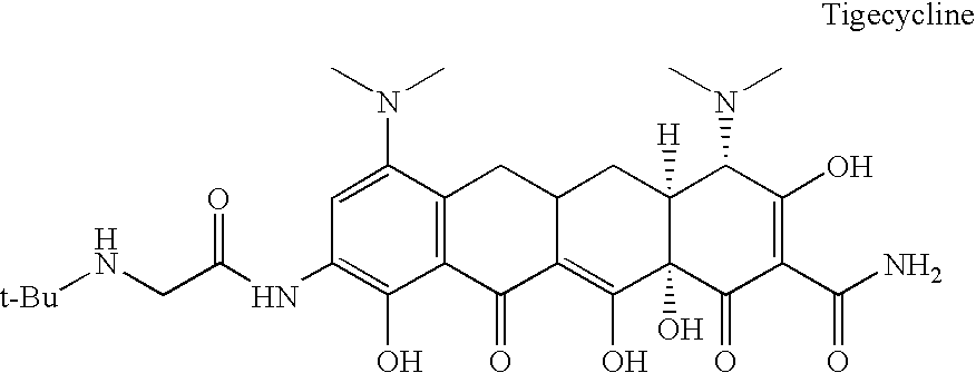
C12=C(C(N(C)C)=CC(NC(=O)CN[t-Bu])=C1O)CC1C(=C(O)C3(O)C([H])(C1)C(N(C)C)C(O)=C(C(N)=O)C3=O)C2=O
